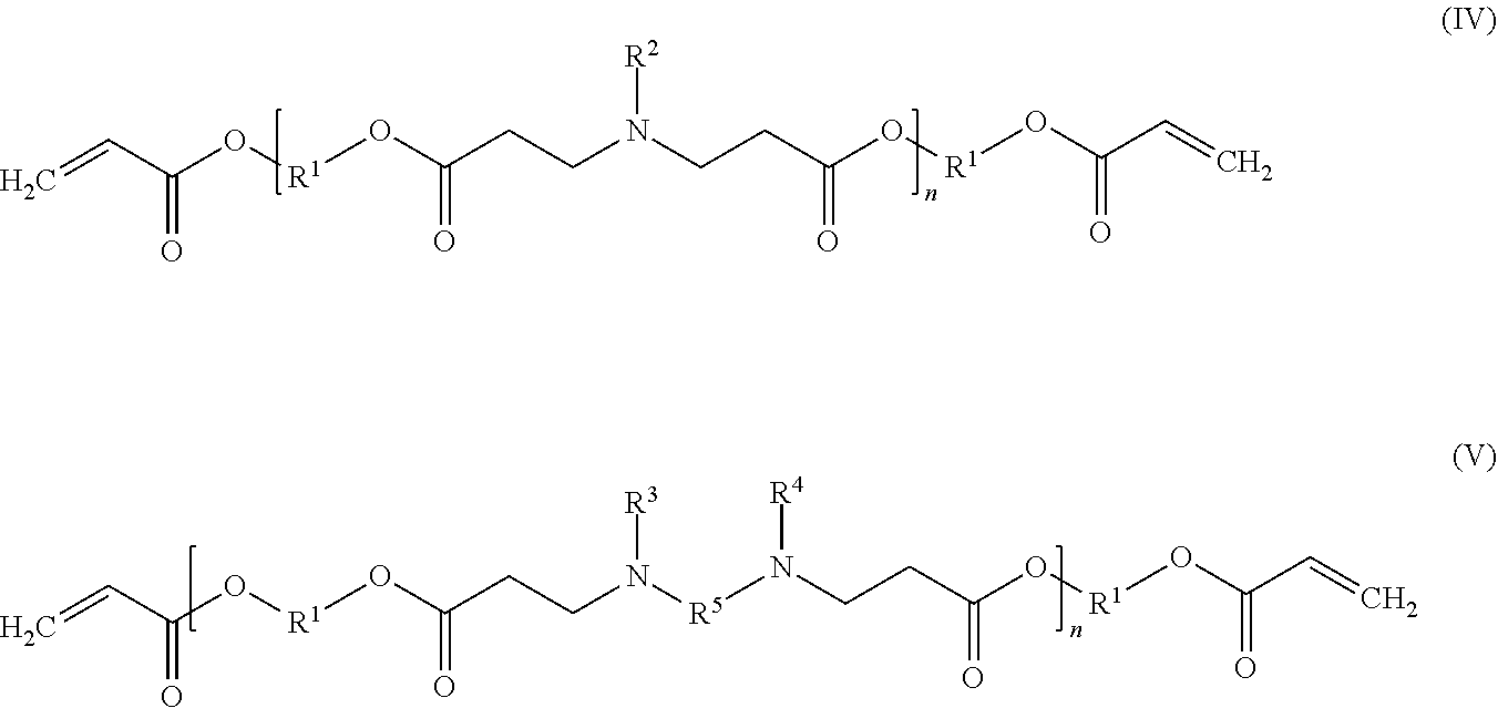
C=CC(O[R1]OC(CCN(CCC(O[R1]OC(C=C)=O)=O)[R2])=O)=O.C=CC(O[R1]OC(CCN([R5]N(CCC(O[R1]OC(C=C)=O)=O)[R4])[R3])=O)=O
